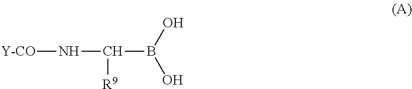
N(C([R9])B(O)O)[Y-CO]
